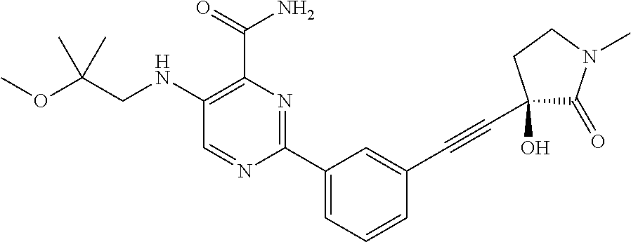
C1(NCC(OC)(C)C)=C(C(=O)N)N=C(C2=CC=CC(C#CC3(O)C(=O)N(C)CC3)=C2)N=C1
